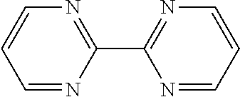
C1=NC(C2=NC=CC=N2)=NC=C1
